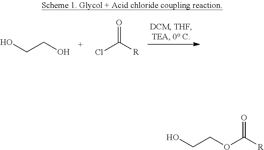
OCCO.ClC([R])=O.O(C([R])=O)CCO
